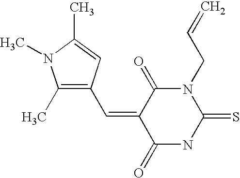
C1(C)=C(C=C2C(=O)N(CC=C)C(=S)NC2=O)C=C(C)N1C
